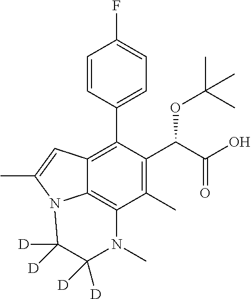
C1=CC(C2=C3C4=C(C(C)=C2C(C(=O)O)OC(C)(C)C)N(C)C([D])([D])C([D])([D])N4C(C)=C3)=CC=C1F
